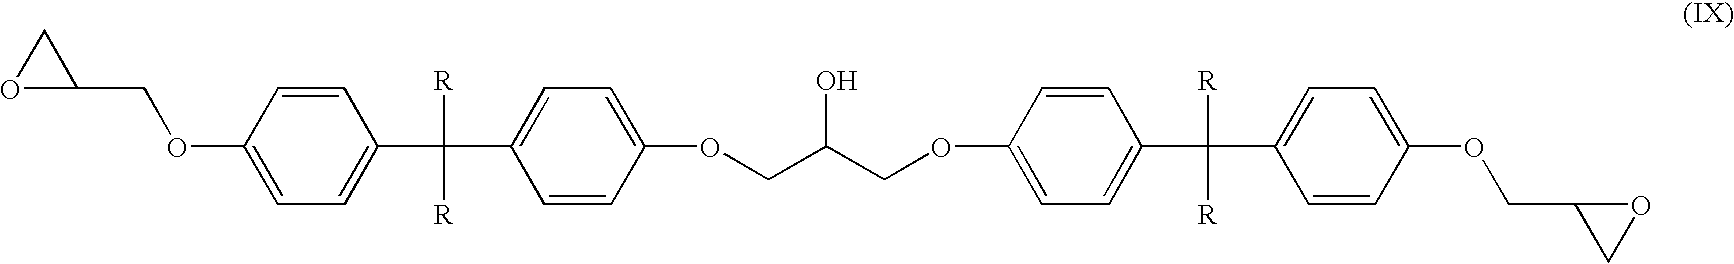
O1C(COC2=CC=C(C(C3=CC=C(OCC(COC4=CC=C(C(C5=CC=C(OCC6CO6)C=C5)([R])[R])C=C4)O)C=C3)([R])[R])C=C2)C1
